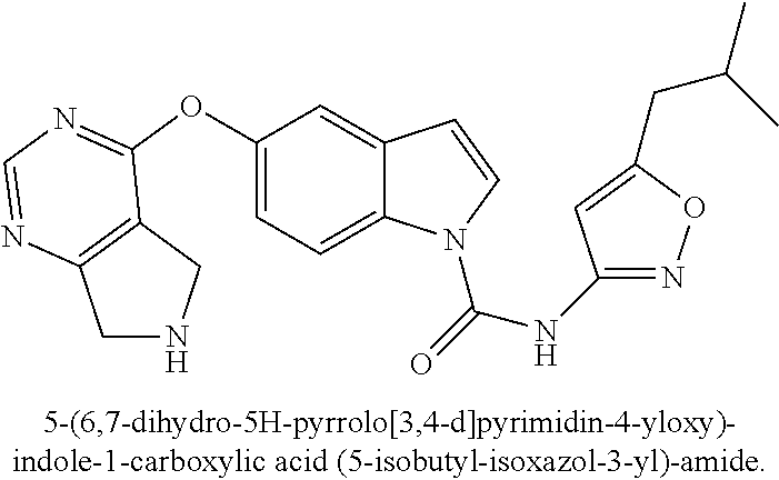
C1(OC2=NC=NC3=C2CNC3)=CC=C2C(=C1)C=CN2C(=O)NC1=NOC(CC(C)C)=C1
